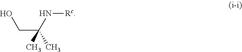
OCC(C)(N[Rc])C
